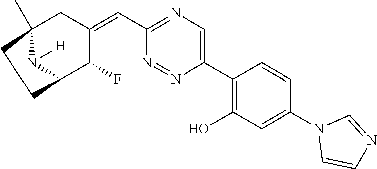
C12(C)N([H])C(C(F)C(=CC3=NC=C(C4=C(O)C=C(N5C=CN=C5)C=C4)N=N3)C1)CC2
